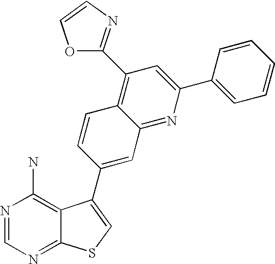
N1=CN=C2C(=C1N)C(C1=CC3=NC(C4=CC=CC=C4)=CC(C4=NC=CO4)=C3C=C1)=CS2
